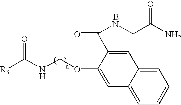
[R3]C(NCOC1=CC2=CC=CC=C2C=C1C(=O)NCC(N)=O)=O.[H].B
